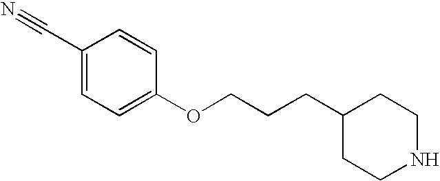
C(CC1CCNCC1)COC1=CC=C(C#N)C=C1
